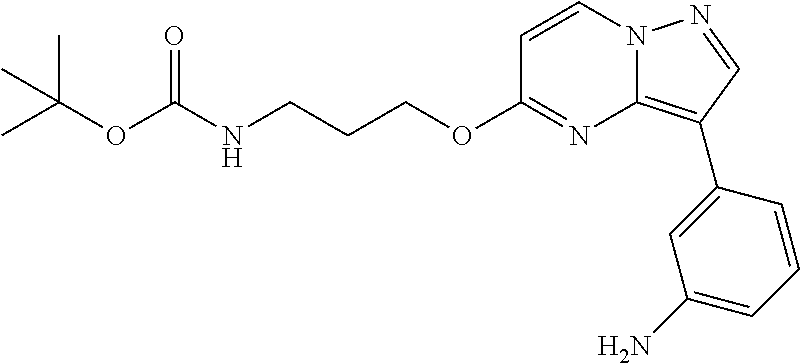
C1=CN2C(=C(C3=CC(N)=CC=C3)C=N2)N=C1OCCCNC(OC(C)(C)C)=O
